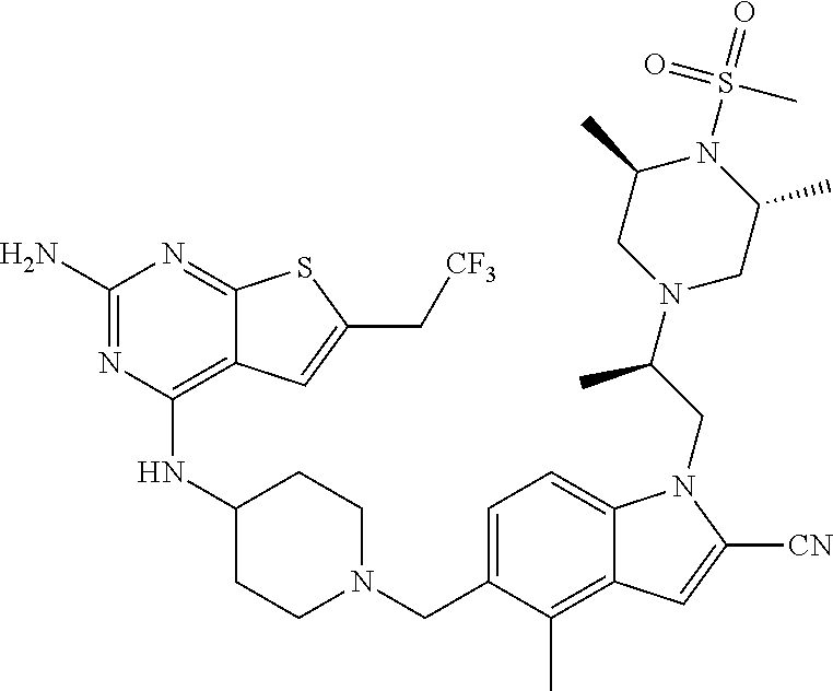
C1=C(CN2CCC(NC3=C4C(=NC(N)=N3)SC(C[CF3])=C4)CC2)C(C)=C2C(=C1)N(CC(N1CC(C)N(S(C)(=O)=O)C(C)C1)C)C([CN])=C2
